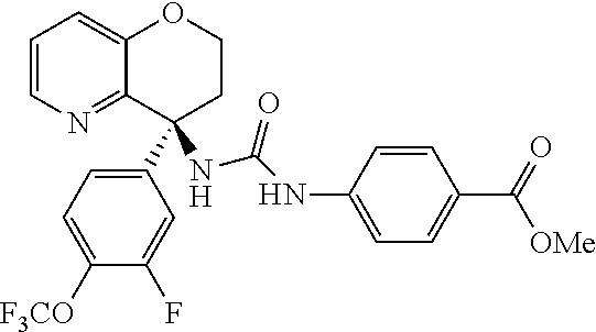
C1=CN=C2C(=C1)OCCC2(C1=CC=C([F3CO])C(F)=C1)NC(=O)NC1=CC=C(C(=O)[OMe])C=C1
